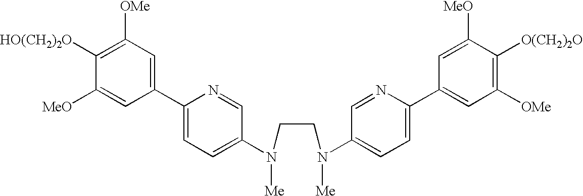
C1([HO(CH2)2O])=C([OMe])C=C(C2=CC=C(N(CCN(C3=CC=C(C4=CC([OMe])=C([O(CH2)2O])C([MeO])=C4)N=C3)[Me])[Me])C=N2)C=C1[MeO]
